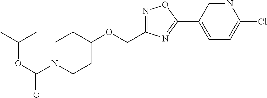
C1N(C(OC(C)C)=O)CCC(OCC2=NOC(C3=CC=C(Cl)N=C3)=N2)C1
